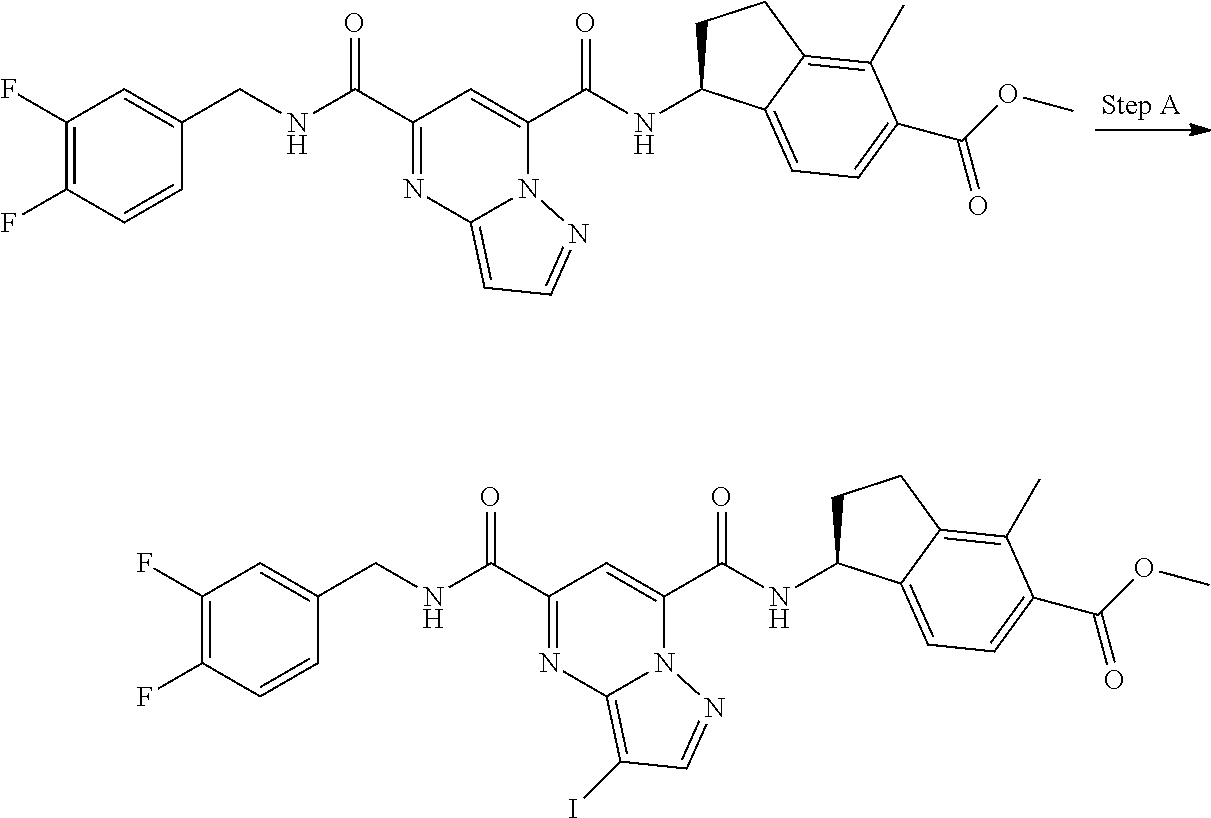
C1(F)=C(F)C=CC(CNC(C2=NC3=CC=NN3C(C(NC3CCC4=C(C)C(C(=O)OC)=CC=C34)=O)=C2)=O)=C1.C1(F)=C(F)C=CC(CNC(C2=NC3=C(I)C=NN3C(C(NC3CCC4=C(C)C(C(=O)OC)=CC=C34)=O)=C2)=O)=C1
